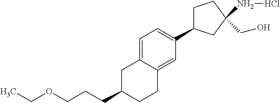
C1=C2C(=CC(C3CCC(NCl)(CO)C3)=C1)CCC(CCCOCC)C2
